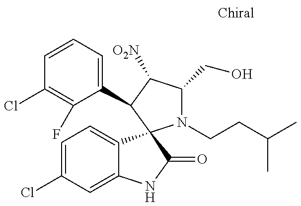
C1=CC=C(C2C([O2N])C(CO)N(CCC(C)C)C23C2=CC=C(Cl)C=C2NC3=O)C(F)=C1Cl
